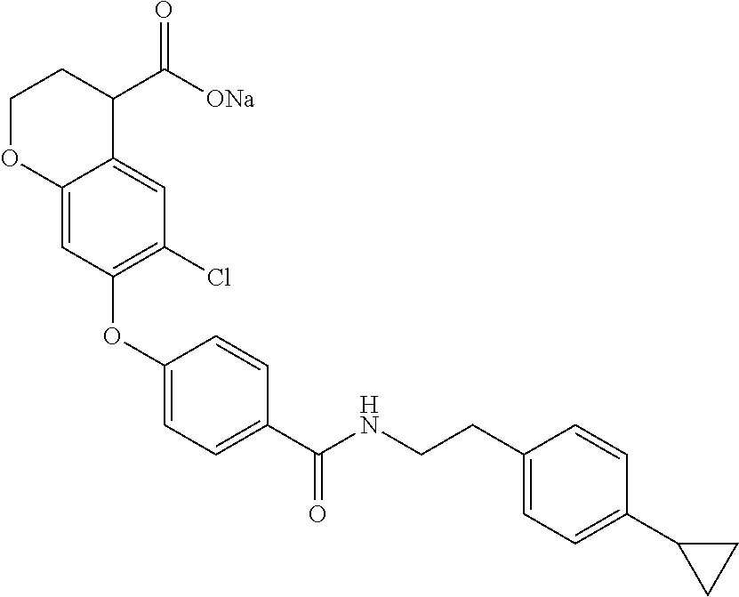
C1(OC2=C(Cl)C=C3C(=C2)OCCC3C([ONa])=O)=CC=C(C(NCCC2=CC=C(C3CC3)C=C2)=O)C=C1
